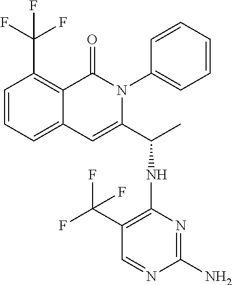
C12=CC=CC(C(F)(F)F)=C1C(=O)N(C1=CC=CC=C1)C(C(NC1=C(C(F)(F)F)C=NC(N)=N1)C)=C2
